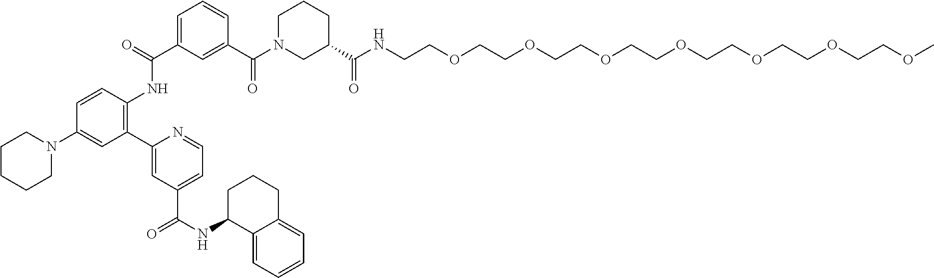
C1CCCN(C2=CC(C3=CC(C(NC4C5=CC=CC=C5CCC4)=O)=CC=N3)=C(NC(C3=CC=CC(C(=O)N4CC(C(NCCOCCOCCOCCOCCOCCOCCOC)=O)CCC4)=C3)=O)C=C2)C1
